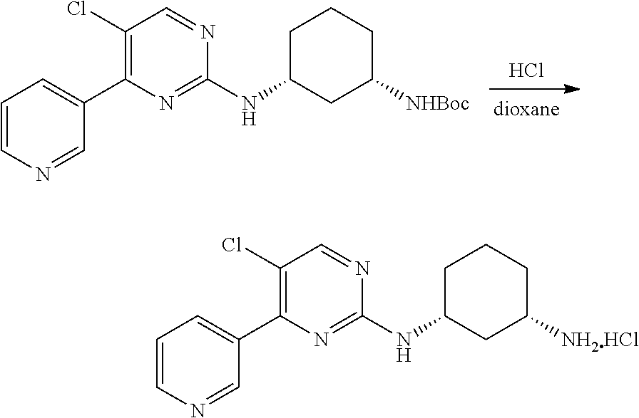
Cl.C1=CN=CC(C2=C(Cl)C=NC(NC3CCCC([NHBoc])C3)=N2)=C1.C1=CN=CC(C2=C(Cl)C=NC(NC3CCCC([NH2HCl])C3)=N2)=C1
